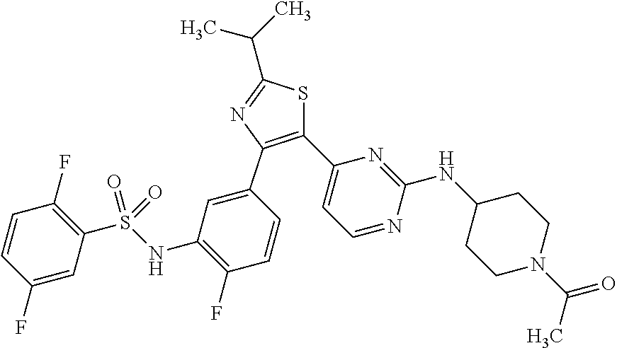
C1(F)=CC(S(NC2=C(F)C=CC(C3=C(C4=CC=NC(NC5CCN(C(C)=O)CC5)=N4)SC(C(C)C)=N3)=C2)(=O)=O)=C(F)C=C1
